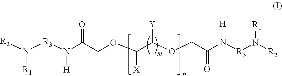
[R2]N([R3]N(C(COC(C(OCC(N([R3]N([R2])[R1])[H])=O)[Y])[X])=O)[H])[R1]
